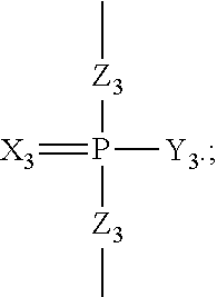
[X3]=P([Y3.])([Z3]C)[Z3]C
